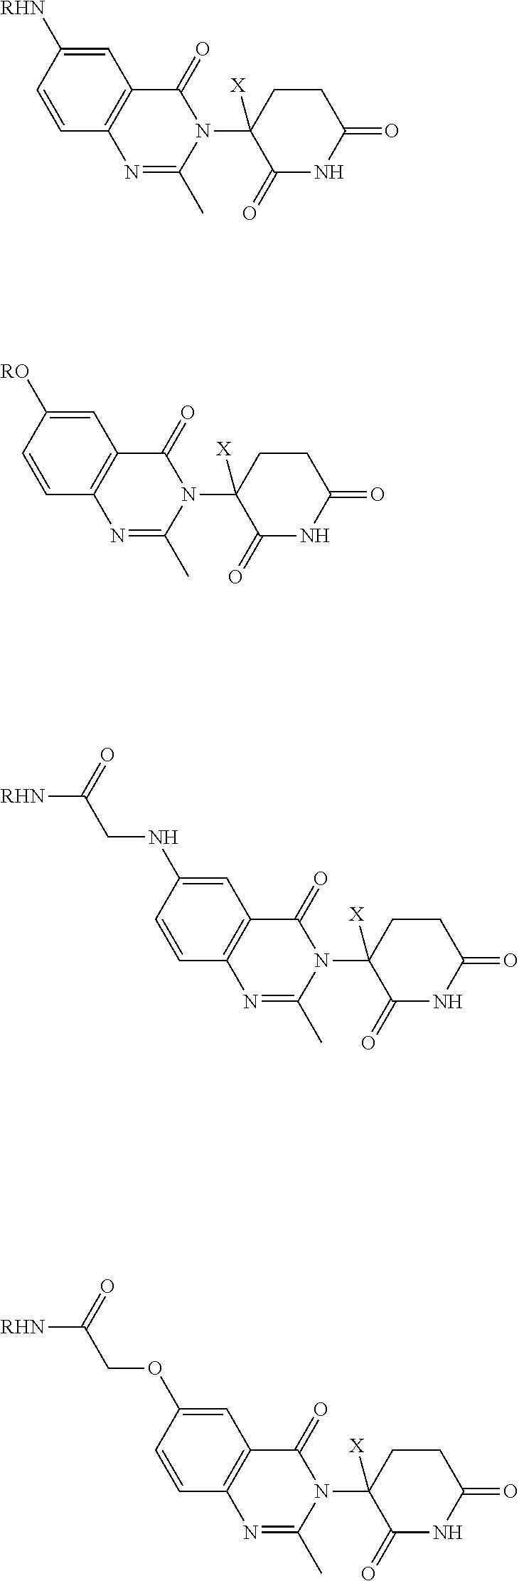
N1(C2([X])C(=O)NC(=O)CC2)C(=O)C2=C(N=C1C)C=CC([RHN])=C2.N1(C2([X])C(=O)NC(=O)CC2)C(=O)C2=C(N=C1C)C=CC([RO])=C2.N1(C2([X])C(=O)NC(=O)CC2)C(=O)C2=C(N=C1C)C=CC(NCC([RHN])=O)=C2.N1(C2([X])C(=O)NC(=O)CC2)C(=O)C2=C(N=C1C)C=CC(OCC([RHN])=O)=C2
